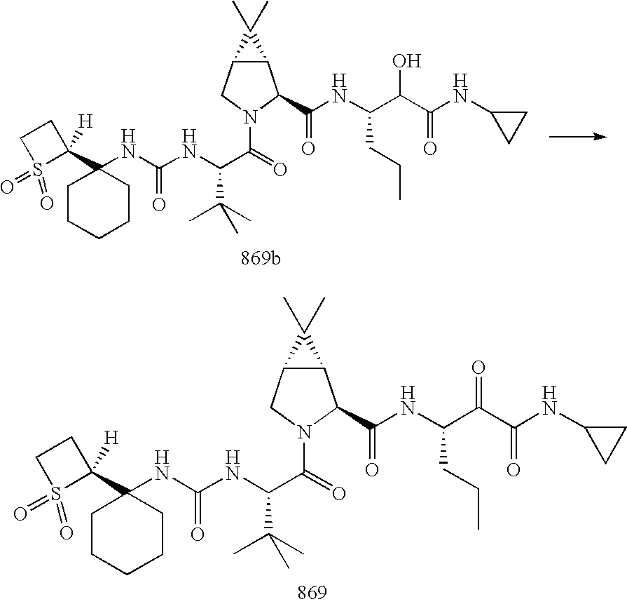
C1CCCCC1(C1([H])CCS1(=O)=O)NC(NC(C(=O)N1CC2C(C1C(NC(C(C(NC1CC1)=O)O)CCC)=O)C2(C)C)C(C)(C)C)=O.C1CCCCC1(C1([H])CCS1(=O)=O)NC(NC(C(=O)N1CC2C(C1C(NC(C(C(NC1CC1)=O)=O)CCC)=O)C2(C)C)C(C)(C)C)=O
